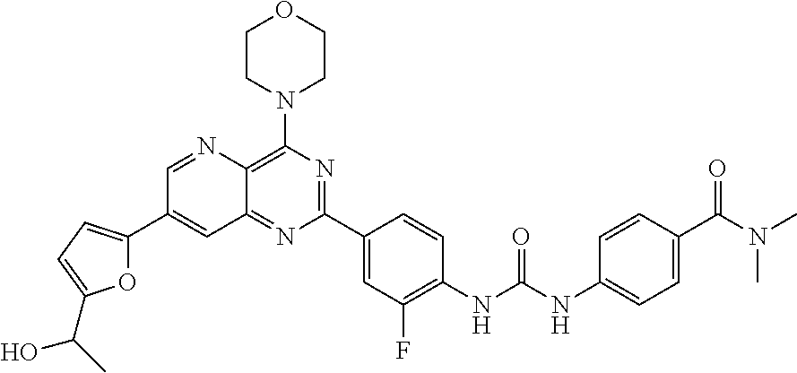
C12=NC(C3=CC(F)=C(NC(NC4=CC=C(C(N(C)C)=O)C=C4)=O)C=C3)=NC(N3CCOCC3)=C1N=CC(C1=CC=C(C(C)O)O1)=C2
